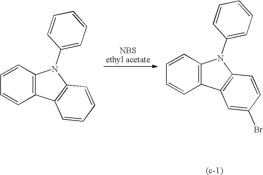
C1=CC2=C(C=C1)C1=C(N2C2=CC=CC=C2)C=CC=C1.C1=CC2=C(C=C1)C1=C(N2C2=CC=CC=C2)C=CC(Br)=C1
